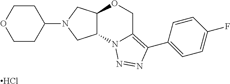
Cl.C1(N2CC3C(C2)N2C(=C(C4=CC=C(F)C=C4)N=N2)CO3)CCOCC1
